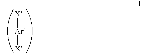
C[Ar](C)([X])[X]
